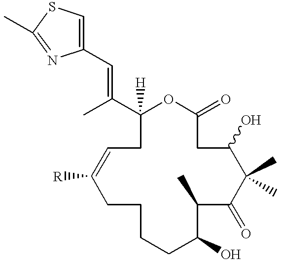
CC(C1([H])CC=C([R])CCCCC(O)C(C)C(=O)C(C)(C)C(O)CC(=O)O1)=CC1=CSC(C)=N1
